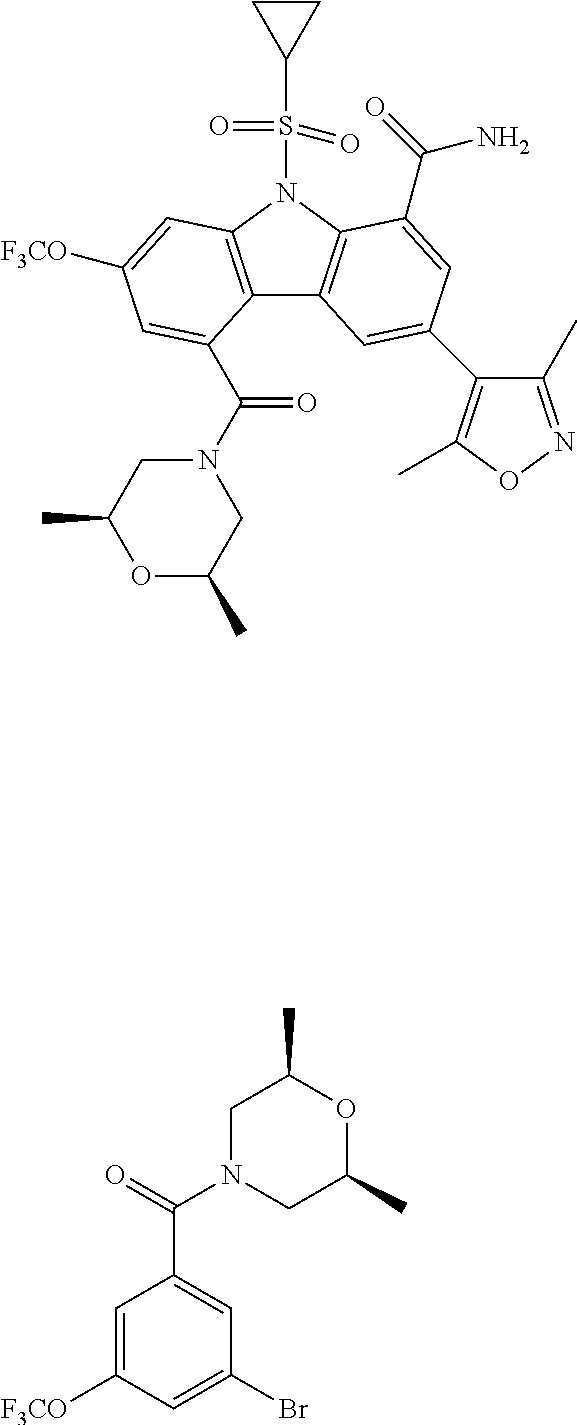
C12=C(N(S(=O)(C3CC3)=O)C3=C1C=C(C1=C(C)ON=C1C)C=C3C(=O)N)C=C([F3CO])C=C2C(N1CC(C)OC(C)C1)=O.C1=C([F3CO])C=C(Br)C=C1C(=O)N1CC(C)OC(C)C1
